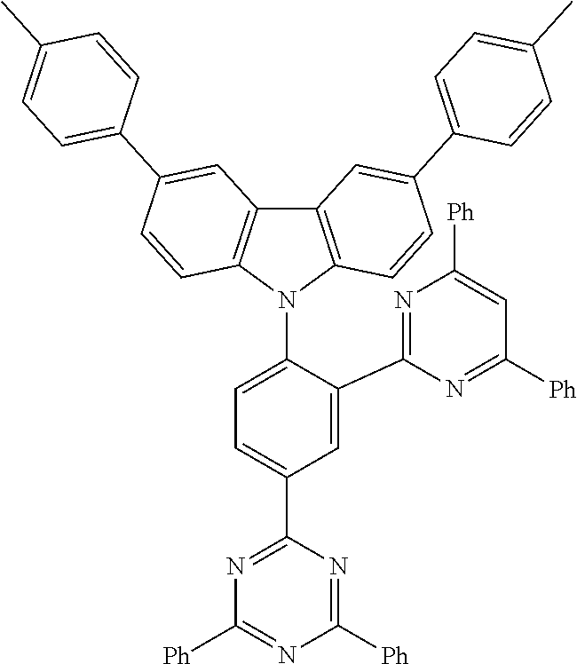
C1=C(C2=NC([Ph])=CC([Ph])=N2)C(N2C3=C(C4=C2C=CC(C2=CC=C(C)C=C2)=C4)C=C(C2=CC=C(C)C=C2)C=C3)=CC=C1C1=NC([Ph])=NC([Ph])=N1
